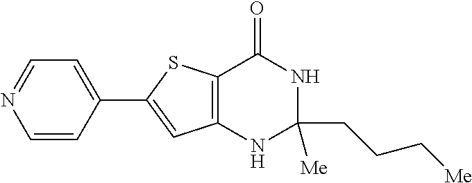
C12=C(NC([Me])(CCC[Me])NC1=O)C=C(C1=CC=NC=C1)S2
